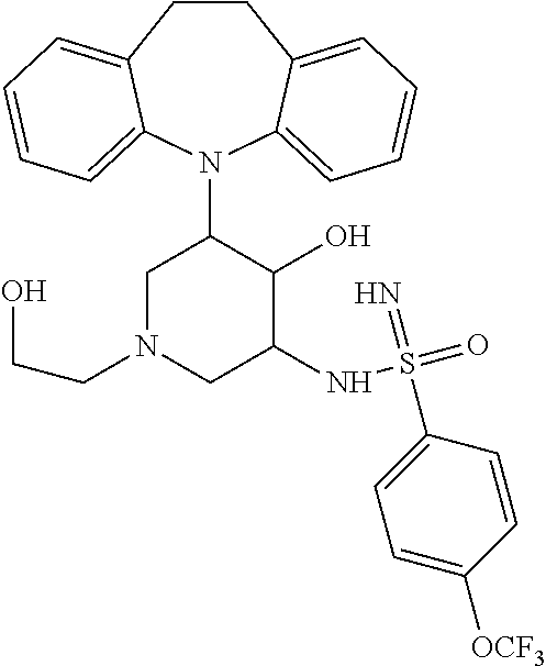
C12=CC=CC=C1N(C1CN(CCO)CC(NS(=O)(=N)C3=CC=C([OCF3])C=C3)C1O)C1=CC=CC=C1CC2
